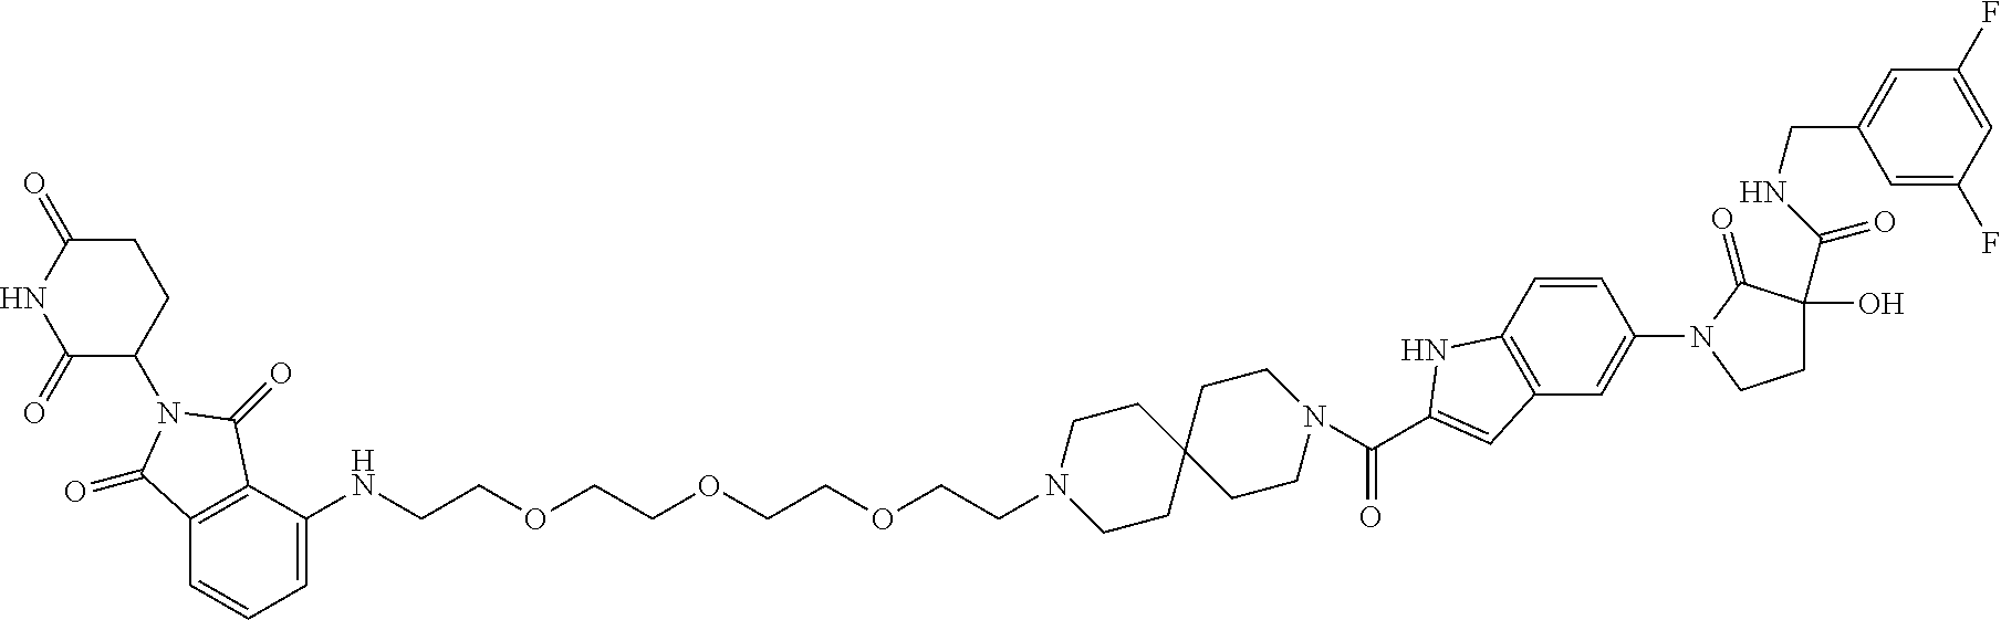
C1=C(NCCOCCOCCOCCN2CCC3(CCN(C(C4=CC5=C(C=CC(N6C(=O)C(O)(C(=O)NCC7=CC(F)=CC(F)=C7)CC6)=C5)N4)=O)CC3)CC2)C2=C(C=C1)C(=O)N(C1CCC(=O)NC1=O)C2=O
